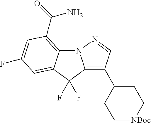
N12C3=C(C(=O)N)C=C(F)C=C3C(F)(F)C1=C(C1CC[NBoc]CC1)C=N2
